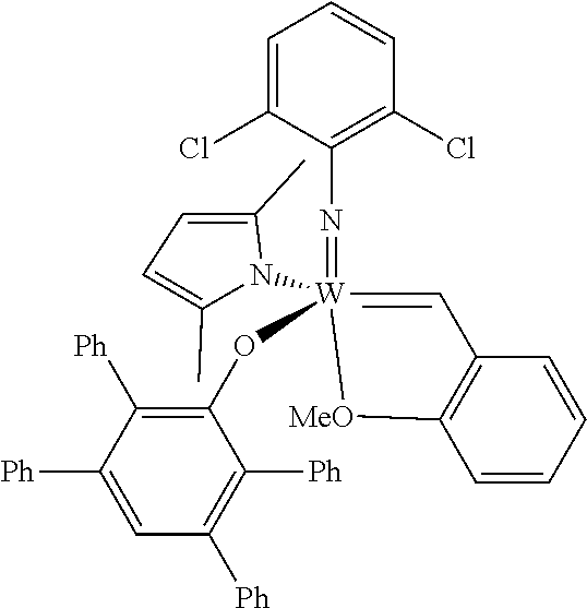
C1=C(Cl)C(N=[W]2(OC3=C([Ph])C([Ph])=CC([Ph])=C3[Ph])(N3C(C)=CC=C3C)=CC3=C(C=CC=C3)[MeO]2)=C(Cl)C=C1
